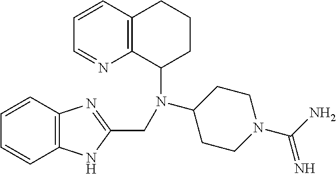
C1=CC2=C(C=C1)NC(CN(C1CCN(C(N)=N)CC1)C1CCCC3=C1N=CC=C3)=N2
